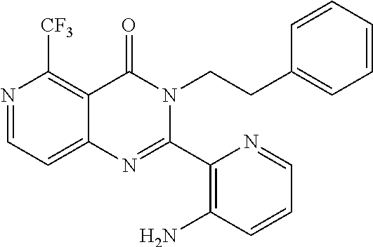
N1=CC=C2C(=C1[CF3])C(=O)N(CCC1=CC=CC=C1)C(C1=C(N)C=CC=N1)=N2
